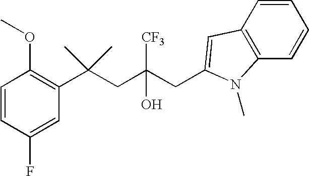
C1(F)=CC(C(CC(CC2=CC3=C(C=CC=C3)N2C)([CF3])O)(C)C)=C(OC)C=C1
